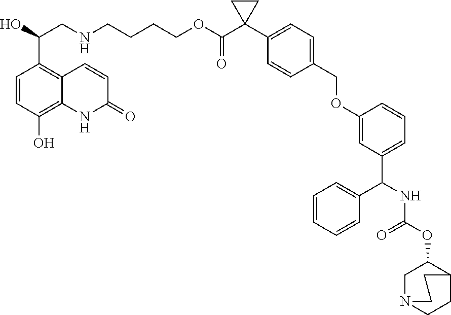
OC(CNCCCCOC(C1(C2=CC=C(COC3=CC(C(C4=CC=CC=C4)NC(OC4CN5CCC4CC5)=O)=CC=C3)C=C2)CC1)=O)C1=C2C(=C(O)C=C1)NC(=O)C=C2
